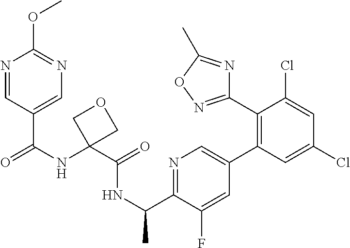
N(C(C)C1=NC=C(C2=C(C3=NOC(C)=N3)C(Cl)=CC(Cl)=C2)C=C1F)C(=O)C1(NC(=O)C2=CN=C(OC)N=C2)COC1
